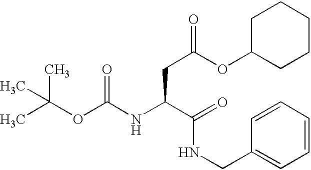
C(OC(NC(C(NCC1=CC=CC=C1)=O)CC(OC1CCCCC1)=O)=O)(C)(C)C
